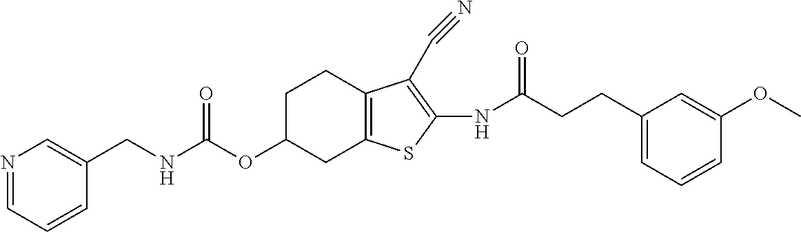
C(NC(OC1CC2=C(CC1)C(C#N)=C(NC(CCC1=CC=CC(OC)=C1)=O)S2)=O)C1=CN=CC=C1
